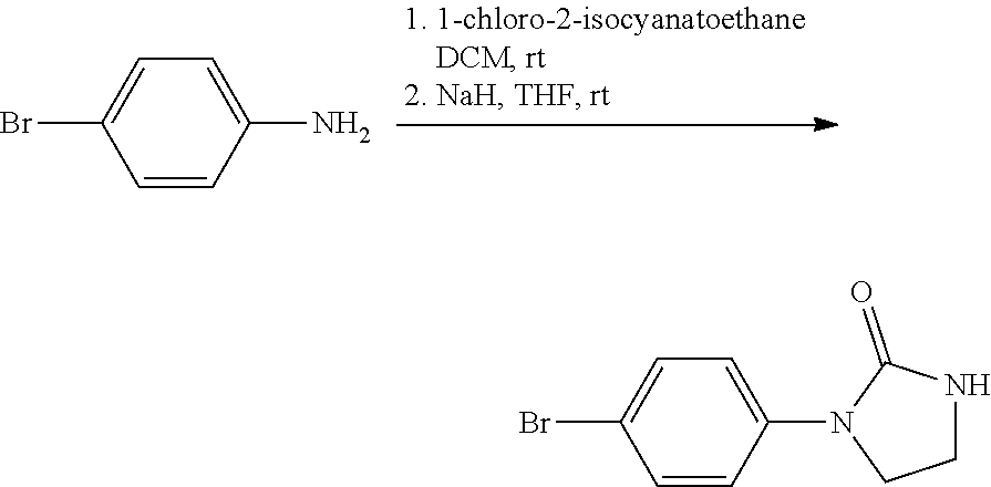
C1=C(N)C=CC(Br)=C1.C1=C(N2CCNC2=O)C=CC(Br)=C1
